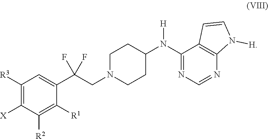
C1([R3])=C([X])C([R2])=C([R1])C(C(CN2CCC(N(C3=NC=NC4=C3C=CN4[H])[H])CC2)(F)F)=C1
